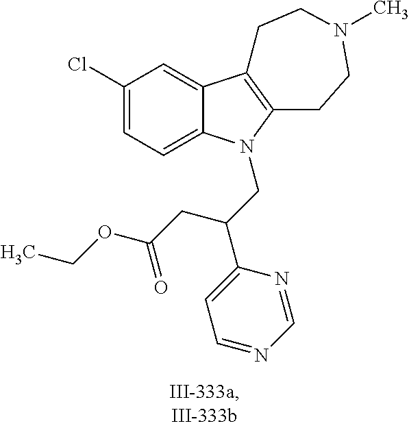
C1(Cl)=CC=C2C(=C1)C1=C(CCN(C)CC1)N2CC(C1=CC=NC=N1)CC(OCC)=O
